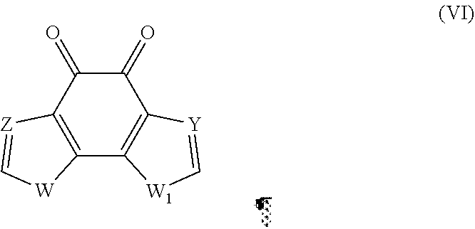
C1(=O)C(=O)C2=C(C3=C1[Y]=C[W1]3)[W]C=[Z]2
